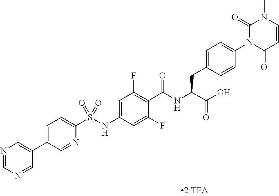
C1=CC(=O)N(C2=CC=C(CC(C(=O)O)NC(=O)C3=C(F)C=C(NS(C4=CC=C(C5=CN=CN=C5)C=N4)(=O)=O)C=C3F)C=C2)C(=O)N1C
